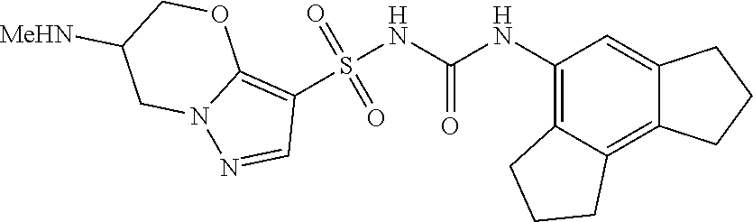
S(NC(NC1=C2C(=C3C(=C1)CCC3)CCC2)=O)(C1=C2N(N=C1)CC([MeHN])CO2)(=O)=O
